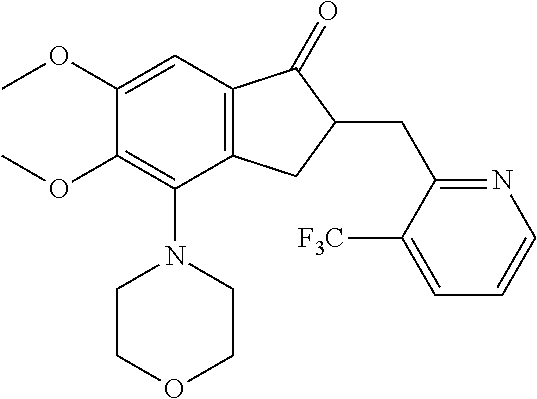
C1(OC)=CC2=C(C(N3CCOCC3)=C1OC)CC(CC1=NC=CC=C1[F3C])C2=O
